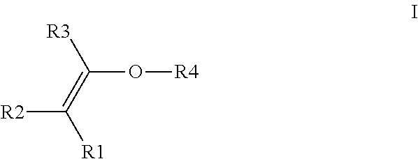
C(O[R4])([R3])=C([R1])[R2]
